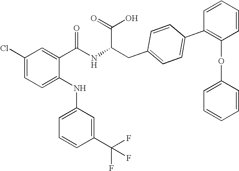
C1(Cl)=CC=C(NC2=CC=CC(C(F)(F)F)=C2)C(C(NC(CC2=CC=C(C3=C(OC4=CC=CC=C4)C=CC=C3)C=C2)C(=O)O)=O)=C1
